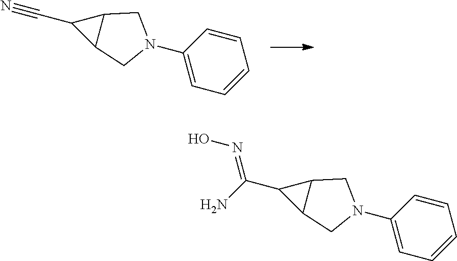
C1(C#N)C2C1CN(C1=CC=CC=C1)C2.C1(C(N)=NO)C2C1CN(C1=CC=CC=C1)C2
